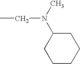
C1C(N(CC)C)CCCC1
